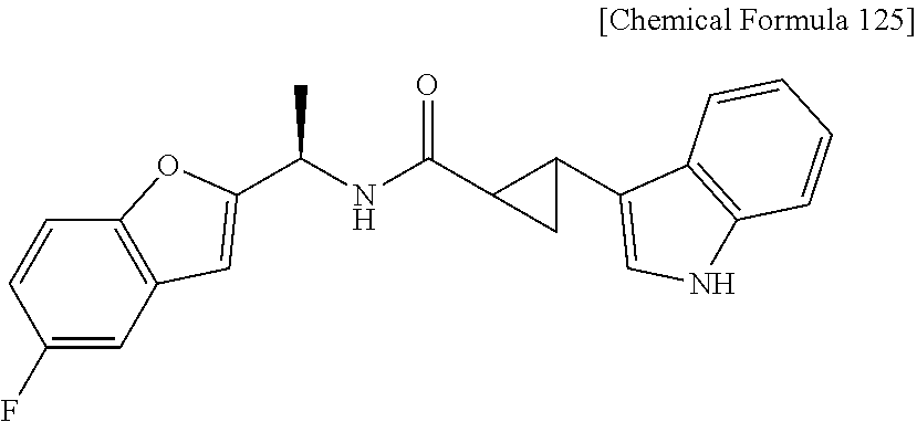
C1(F)=CC2=C(C=C1)OC(C(NC(C1C(C3=CNC4=C3C=CC=C4)C1)=O)C)=C2
